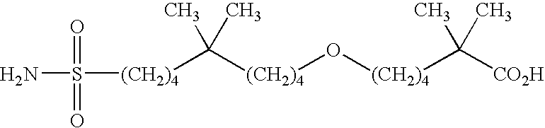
[(CH2)4](O[(CH2)4]C(C)(C)[CO2H])C(C)(C)[(CH2)4]S(N)(=O)=O
